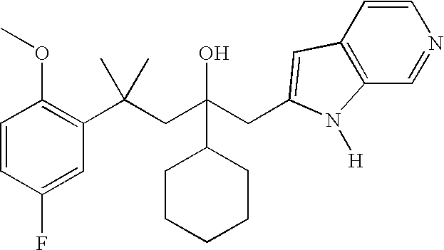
C1=CC(F)=CC(C(CC(CC2=CC3=C(C=NC=C3)N2[H])(O)C2CCCCC2)(C)C)=C1OC
